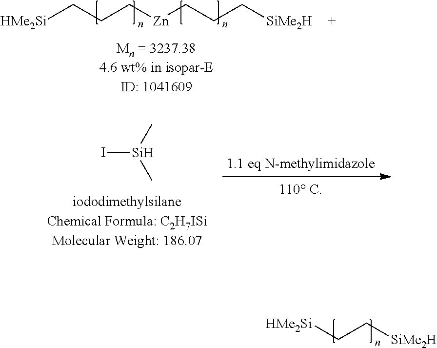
[HMe2Si]CCC[Zn]CCC[SiMe2H].I[Si](C)C.[HMe2Si]CC[SiMe2H]
